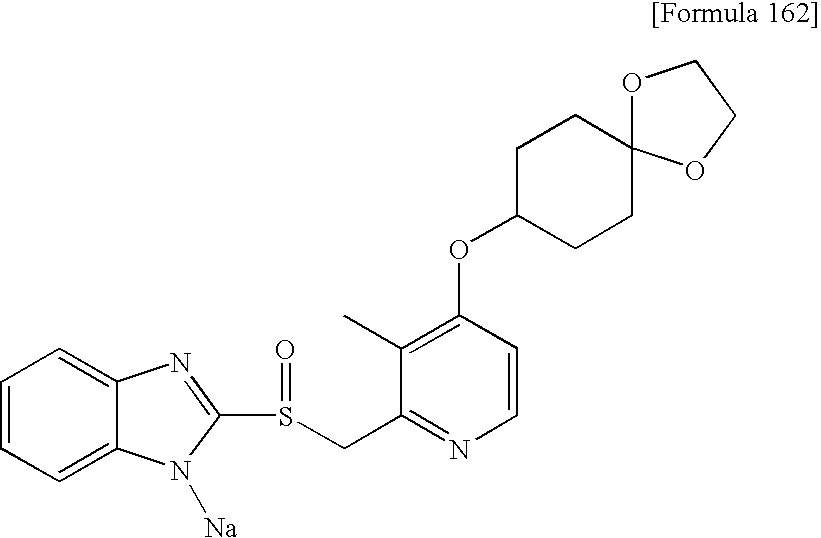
C1=CC=C2C(=C1)N=C(S(CC1=NC=CC(OC3CCC4(CC3)OCCO4)=C1C)=O)N2[Na]
